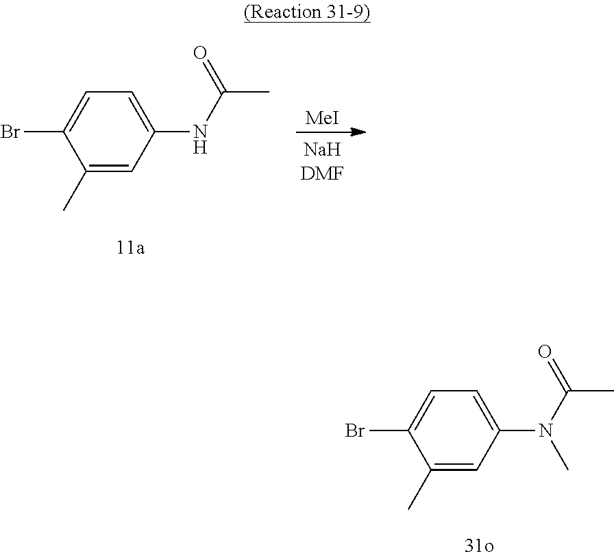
C1(C)=CC(NC(C)=O)=CC=C1Br.[MeI].C1(C)=CC(N(C(C)=O)C)=CC=C1Br
